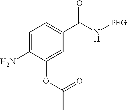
C1=C(N)C(OC(C)=O)=CC(C(N[PEG])=O)=C1
